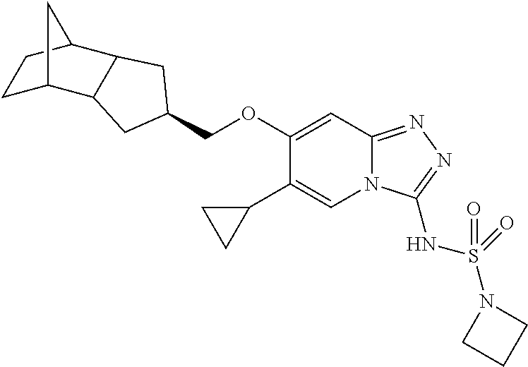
C1(OCC2CC3C4CCC(C3C2)C4)=CC2=NN=C(NS(N3CCC3)(=O)=O)N2C=C1C1CC1
